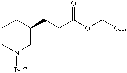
C1CN([BoC])CC(CCC(OCC)=O)C1
